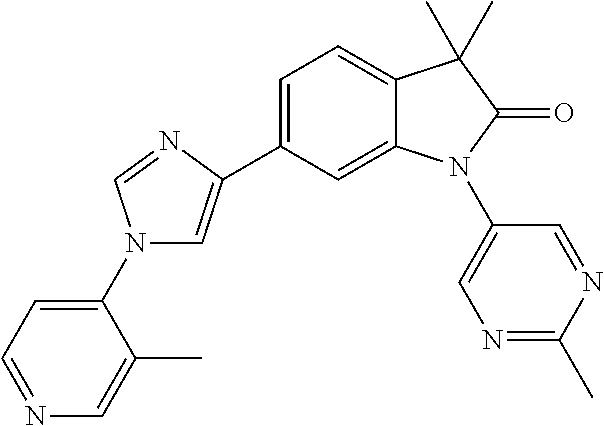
N1=CC=C(N2C=C(C3=CC=C4C(=C3)N(C3=CN=C(C)N=C3)C(=O)C4(C)C)N=C2)C(C)=C1
